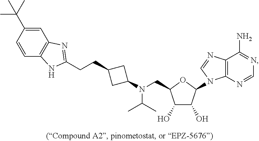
C1=CC2=C(C=C1C(C)(C)C)N=C(CCC1CC(N(C(C)C)CC3C(O)C(O)C(N4C5=C(C(N)=NC=N5)N=C4)O3)C1)N2
